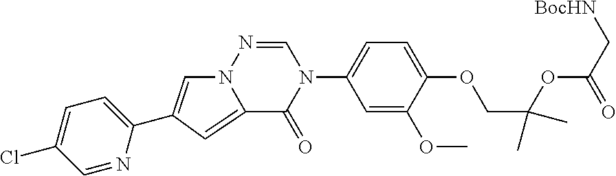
C1=NC(C2=CN3C(=C2)C(=O)N(C2=CC=C(OCC(OC(C[BocHN])=O)(C)C)C(OC)=C2)C=N3)=CC=C1Cl
